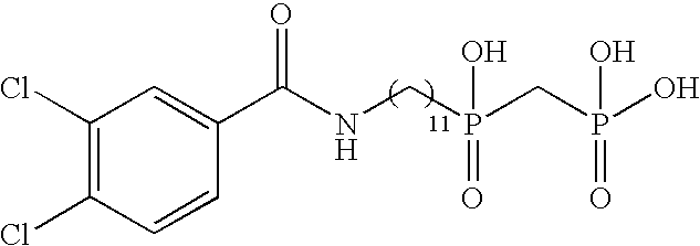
C1(Cl)=C(Cl)C=CC(C(NCP(CP(O)(O)=O)(O)=O)=O)=C1
